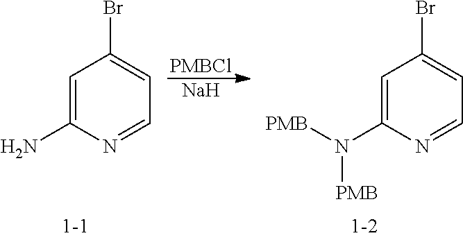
[PMBCl].[Na].C1=C(N)N=CC=C1Br.C1=C(N([PMB])[PMB])N=CC=C1Br
